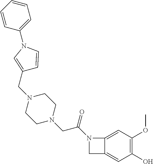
C1(O)=C(OC)C=C2C(=C1)CN2C(CN1CCN(CC2=CN(C3=CC=CC=C3)C=C2)CC1)=O
